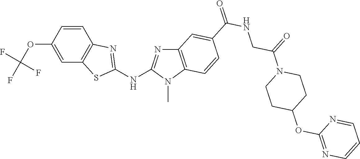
O(C1=CC2=C(C=C1)N=C(NC1=NC3=C(N1C)C=CC(C(NCC(N1CCC(OC4=NC=CC=N4)CC1)=O)=O)=C3)S2)C(F)(F)F
